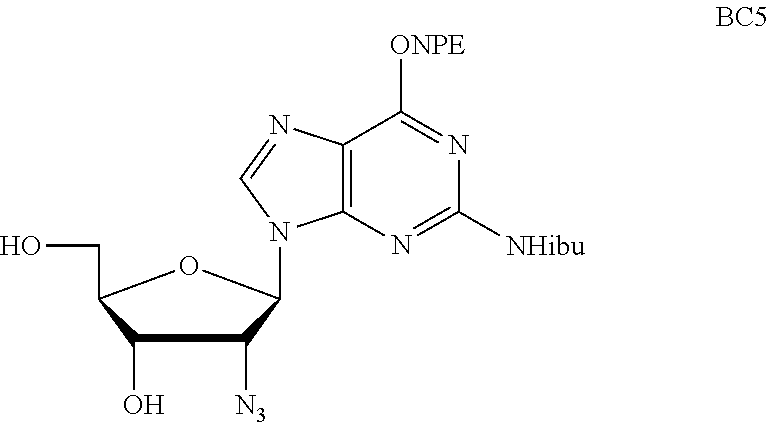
C1(O)C([N3])C(N2C3=C(C([ONPE])=NC([NHibu])=N3)N=C2)OC1CO
